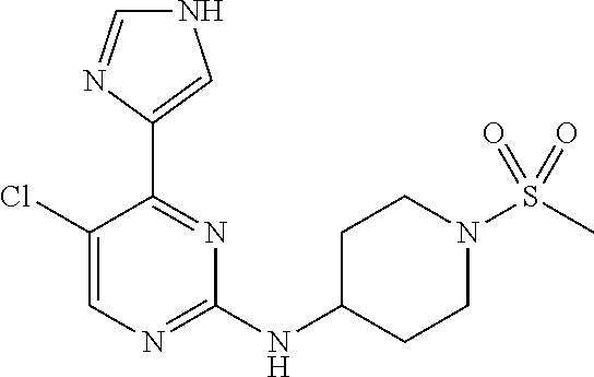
C1(Cl)=CN=C(NC2CCN(S(C)(=O)=O)CC2)N=C1C1=CNC=N1
